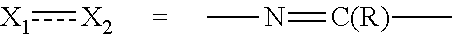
[X1]:[X2].N(C)=[C(R)]C
